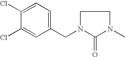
C1(Cl)=CC=C(CN2C(=O)N(C)CC2)C=C1Cl
